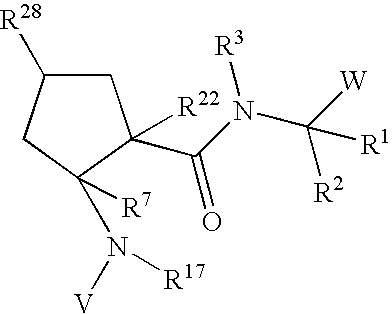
C1C([R28])CC(N([V])[R17])([R7])C1([R22])C(N(C([W])([R2])[R1])[R3])=O
